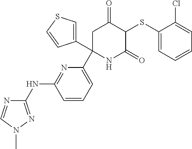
C1(SC2C(=O)CC(C3=CC=CC(NC4=NN(C)C=N4)=N3)(C3=CSC=C3)NC2=O)=CC=CC=C1Cl
